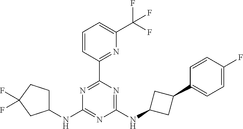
C1(C2=NC(C(F)(F)F)=CC=C2)=NC(NC2CCC(F)(F)C2)=NC(NC2CC(C3=CC=C(F)C=C3)C2)=N1
